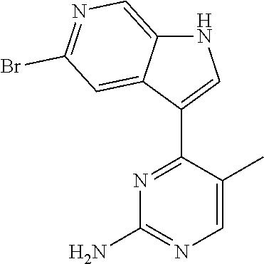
N1C2=CN=C(Br)C=C2C(C2=NC(N)=NC=C2C)=C1
